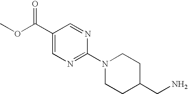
COC(C1=CN=C(N2CCC(CN)CC2)N=C1)=O
